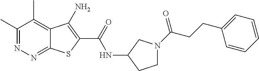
C1(C)=NN=C2C(=C1C)C(N)=C(C(=O)NC1CCN(C(CCC3=CC=CC=C3)=O)C1)S2
